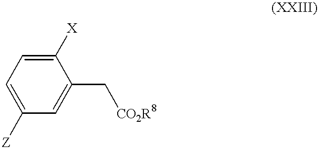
C1([X])=CC=C([Z])C=C1C[CO2R8]
